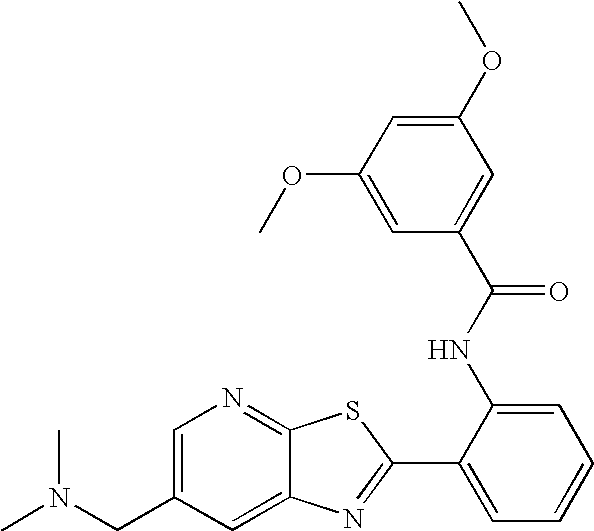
C12=CC(CN(C)C)=CN=C1SC(C1=CC=CC=C1NC(=O)C1=CC(OC)=CC(OC)=C1)=N2
